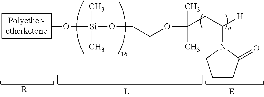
CO[Si](C)(C)OCCOC(C)(C)CC([H])N1CCCC1=O.[R]
